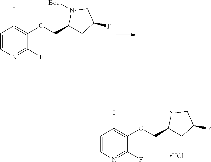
C1=CN=C(F)C(OCC2CC(F)CN2[Boc])=C1I.C1=CN=C(F)C(OCC2CC(F)CN2)=C1I.Cl
